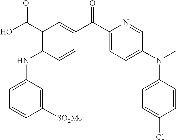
C1(C(O)=O)=C(NC2=CC=CC([SO2Me])=C2)C=CC(C(C2=CC=C(N(C3=CC=C(Cl)C=C3)C)C=N2)=O)=C1
